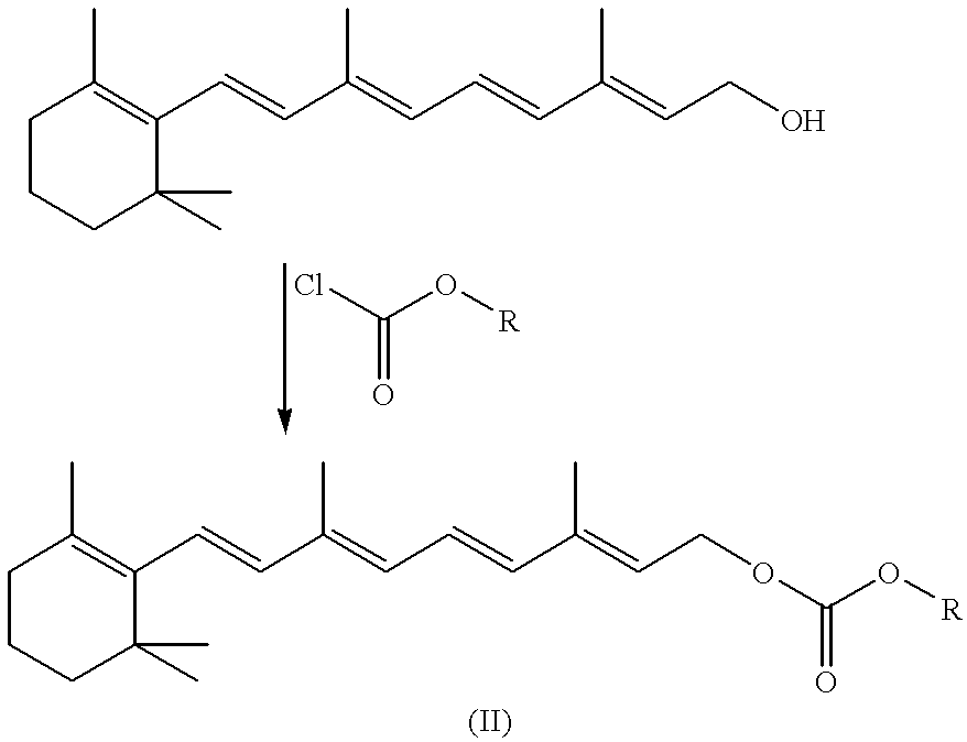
C1CCC(C)(C)C(C=CC(=CC=CC(=CCO)C)C)=C1C.ClC(O[R])=O.C1CCC(C)(C)C(C=CC(=CC=CC(=CCOC(O[R])=O)C)C)=C1C
